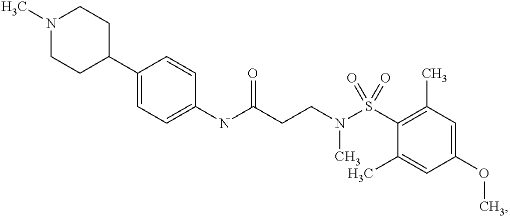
C1(NC(CCN(S(C2=C(C)C=C(OC)C=C2C)(=O)=O)C)=O)=CC=C(C2CCN(C)CC2)C=C1
